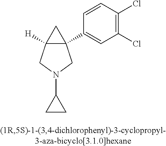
C12([H])C(C3=CC(Cl)=C(Cl)C=C3)(C1)CN(C1CC1)C2
